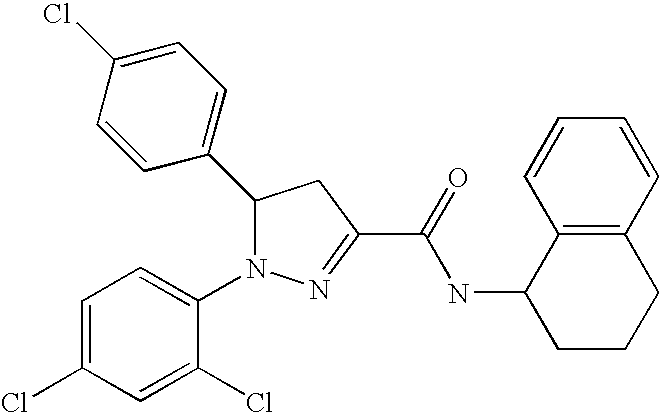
C1(C2N(C3=CC=C(Cl)C=C3Cl)N=C(C(=O)NC3CCCC4=C3C=CC=C4)C2)=CC=C(Cl)C=C1
